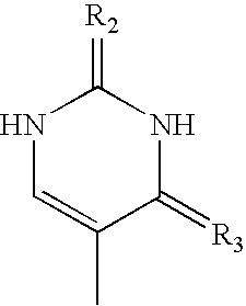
N1C=C(C)C(=[R3])NC1=[R2]
